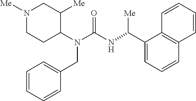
N1([Me])CCC(N(C(=O)NC(C2=CC=CC3=C2C=CC=C3)[Me])CC2=CC=CC=C2)C([Me])C1
